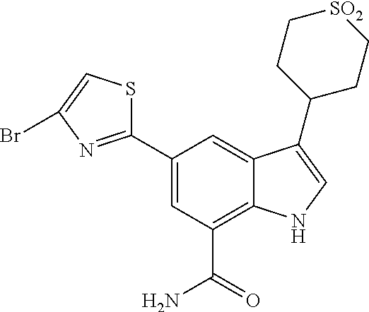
C1(C2=NC(Br)=CS2)=CC(C(=O)N)=C2C(=C1)C(C1CC[SO2]CC1)=CN2
